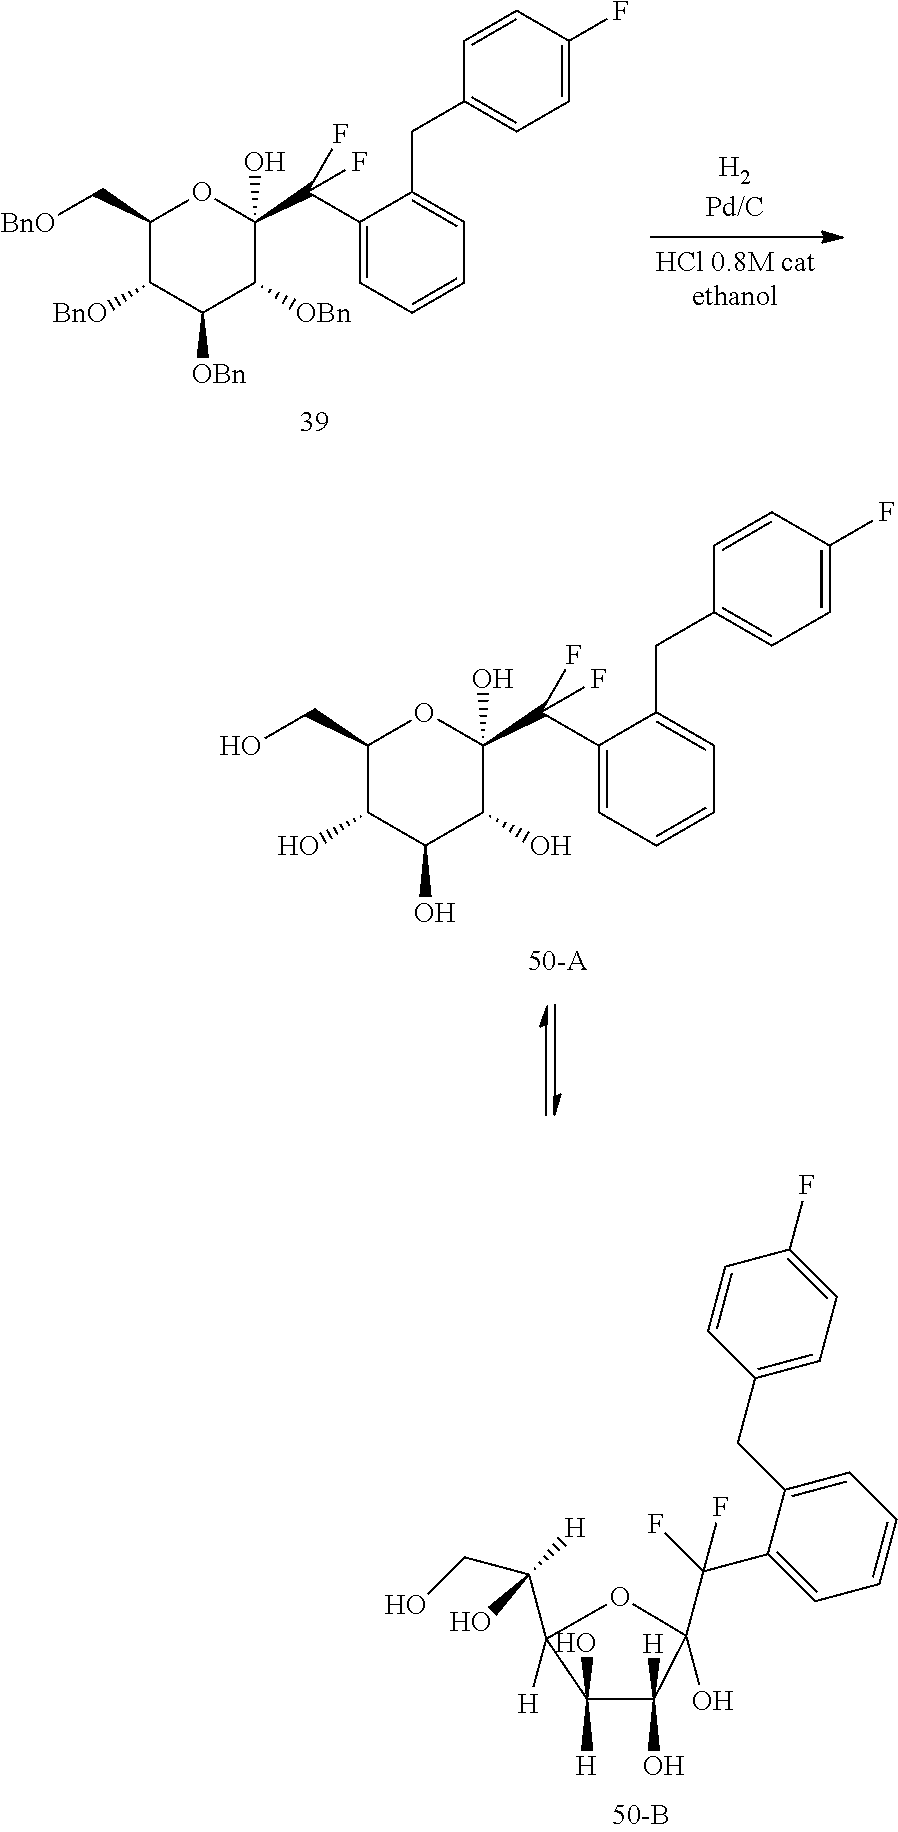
C1(O)([H])C(O)([H])C(C(F)(C2=CC=CC=C2CC2=CC=C(F)C=C2)F)(O)OC1(C(CO)([H])O)[H].C1(C[BnO])C([BnO])C([OBn])C([OBn])C(C(C2=CC=CC=C2CC2=CC=C(F)C=C2)(F)F)(O)O1.C1(CO)C(O)C(O)C(O)C(C(C2=CC=CC=C2CC2=CC=C(F)C=C2)(F)F)(O)O1
